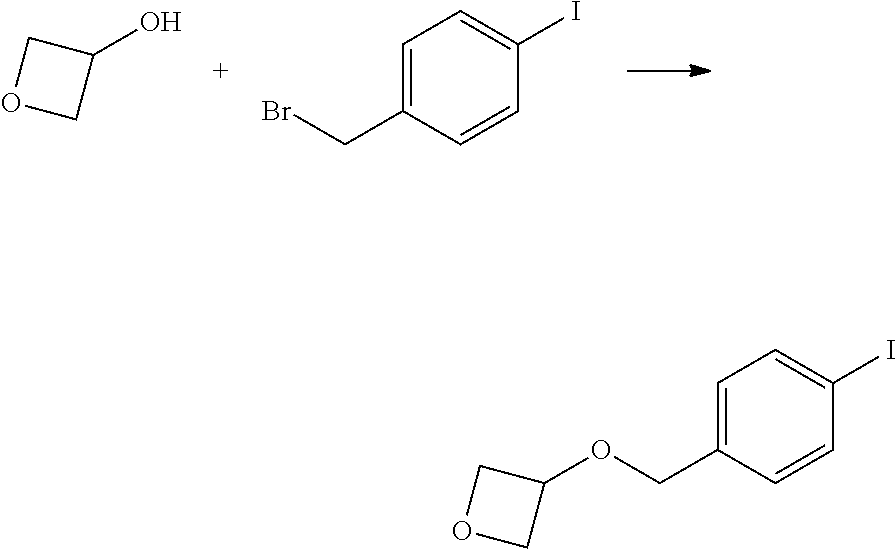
C1(O)COC1.C1=C(CBr)C=CC(I)=C1.C1(OCC2=CC=C(I)C=C2)COC1
